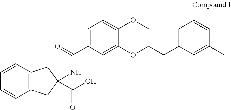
C1=CC2=C(C=C1)CC(C(O)=O)(NC(C1=CC=C(OC)C(OCCC3=CC=CC(C)=C3)=C1)=O)C2
